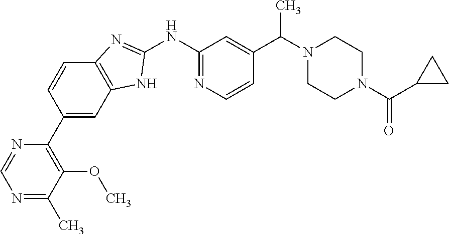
C12=C(C=C(C3=C(OC)C(C)=NC=N3)C=C1)NC(NC1=NC=CC(C(N3CCN(C(=O)C4CC4)CC3)C)=C1)=N2
